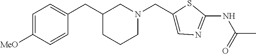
C1=C([MeO])C=CC(CC2CN(CC3=CN=C(NC(=O)C)S3)CCC2)=C1
